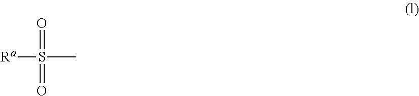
[Ra]S(=O)(=O)C
